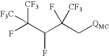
[F3C]C(F)([CF3])C(C(C[QMC])([CF3])F)F
